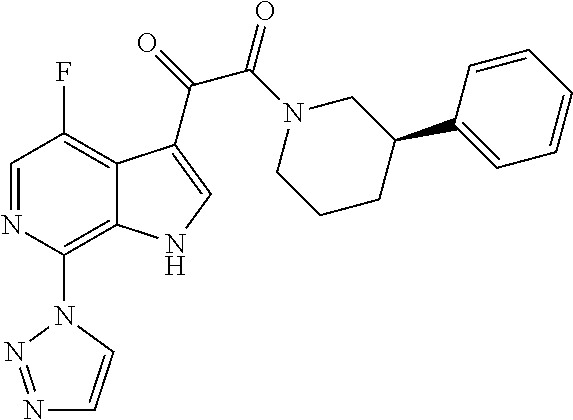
C1=NC(N2C=CN=N2)=C2C(=C1F)C(C(C(=O)N1CCCC(C3=CC=CC=C3)C1)=O)=CN2
